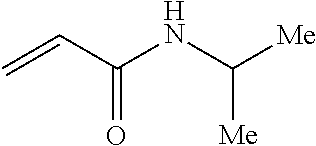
C=CC(NC([Me])[Me])=O
